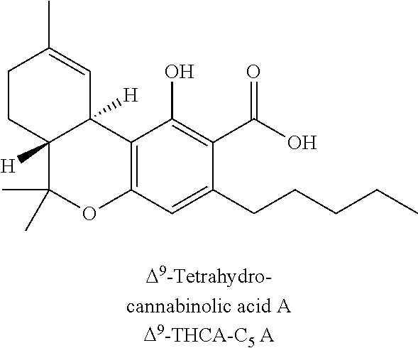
C1CC2([H])C([H])(C=C1C)C1=C(OC2(C)C)C=C(CCCCC)C(C(O)=O)=C1O
